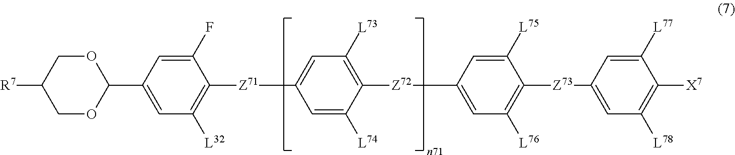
C1(C2OCC([R7])CO2)=CC([L32])=C([Z71]C2=CC([L73])=C([Z72]C3=CC([L76])=C([Z73]C4=CC([L78])=C([X7])C([L77])=C4)C([L75])=C3)C([L74])=C2)C(F)=C1
